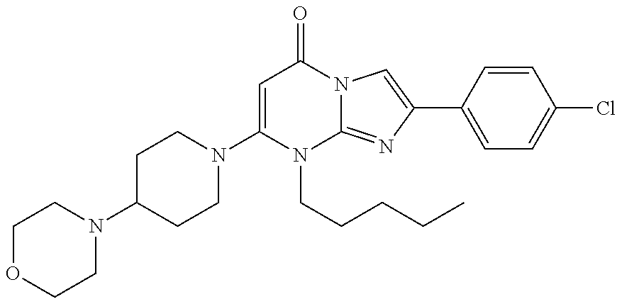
N1(C2=CC(=O)N3C(=NC(C4=CC=C(Cl)C=C4)=C3)N2CCCCC)CCC(N2CCOCC2)CC1
